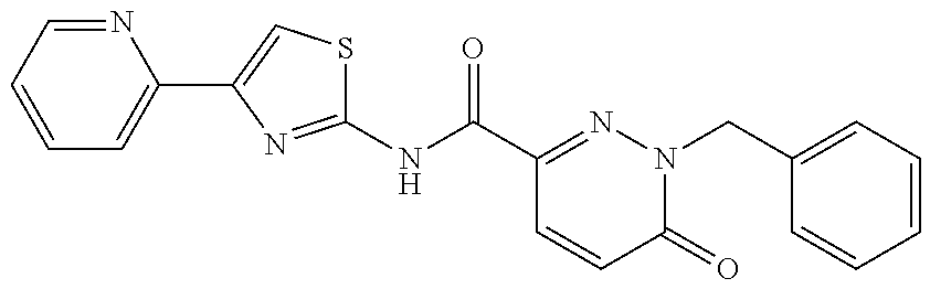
C1(NC(C2=NN(CC3=CC=CC=C3)C(=O)C=C2)=O)=NC(C2=CC=CC=N2)=CS1
